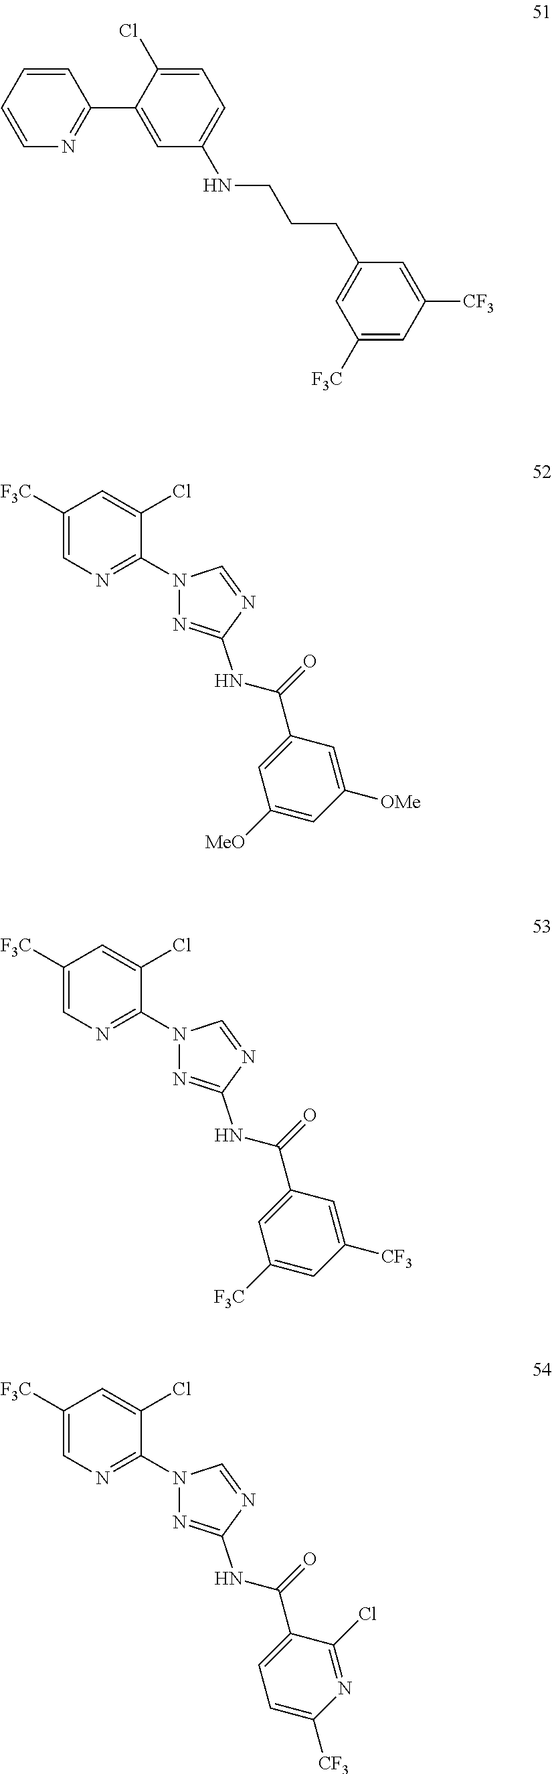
C1=CC=CN=C1C1=CC(NCCCC2=CC([F3C])=CC([CF3])=C2)=CC=C1Cl.C1([F3C])=CN=C(N2N=C(NC(=O)C3=CC([MeO])=CC([OMe])=C3)N=C2)C(Cl)=C1.C1([F3C])=CN=C(N2N=C(NC(=O)C3=CC([F3C])=CC([CF3])=C3)N=C2)C(Cl)=C1.C1([F3C])=CN=C(N2N=C(NC(=O)C3=CC=C([CF3])N=C3Cl)N=C2)C(Cl)=C1
